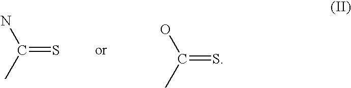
C(=S)(C)N.C(=S)(C)O
